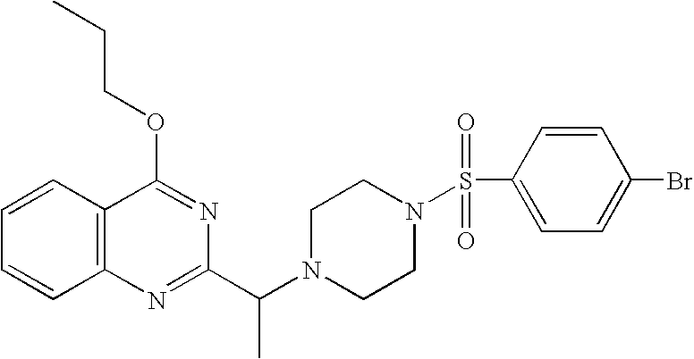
C1=CC2=C(C=C1)N=C(C(N1CCN(S(C3=CC=C(Br)C=C3)(=O)=O)CC1)C)N=C2OCCC
